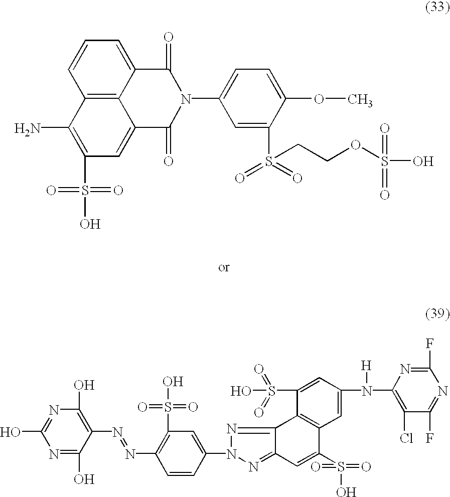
C12=C3C(=CC=C1)C(=O)N(C1=CC=C(OC)C(S(=O)(=O)CCOS(O)(=O)=O)=C1)C(=O)C3=CC(S(=O)(=O)O)=C2N.N1=C(O)C(N=NC2=C(S(O)(=O)=O)C=C(N3N=C4C(=N3)C3=C(C(S(=O)(O)=O)=C4)C=C(N(C4=C(Cl)C(F)=NC(F)=N4)[H])C=C3S(=O)(=O)O)C=C2)=C(O)N=C1O
